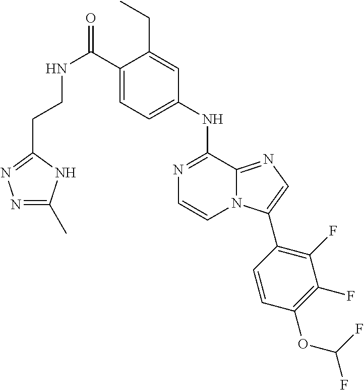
C1(C(NCCC2=NN=C(C)N2)=O)=CC=C(NC2=NC=CN3C2=NC=C3C2=C(F)C(F)=C(OC(F)F)C=C2)C=C1CC
